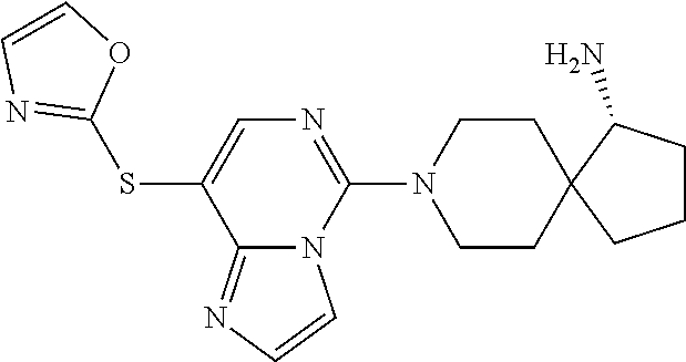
C1(SC2=CN=C(N3CCC4(CC3)CCCC4N)N3C2=NC=C3)=NC=CO1
